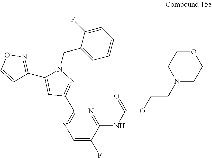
C1=C(F)C(NC(OCCN2CCOCC2)=O)=NC(C2=NN(CC3=CC=CC=C3F)C(C3=NOC=C3)=C2)=N1
